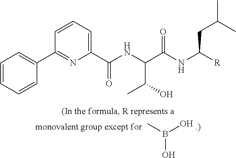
CB(O)O.C1=CC=CC(C2=NC(C(NC(C(NC([R])CC(C)C)=O)C(O)C)=O)=CC=C2)=C1
